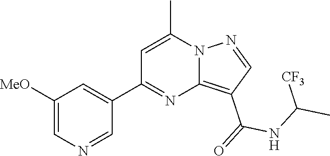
C12=C(C(=O)NC(C)[CF3])C=NN1C(C)=CC(C1=CC([MeO])=CN=C1)=N2
